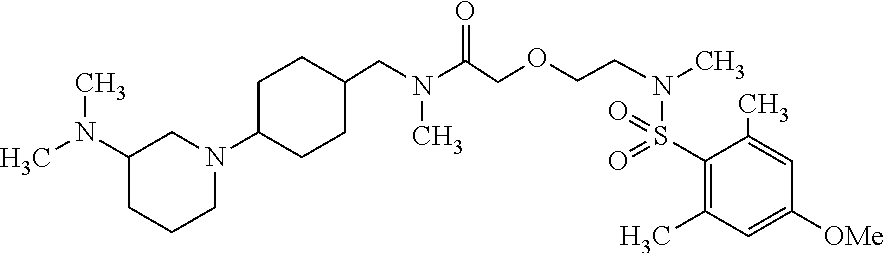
C1(N(C)C)CCCN(C2CCC(CN(C(COCCN(C)S(=O)(=O)C3=C(C)C=C([OMe])C=C3C)=O)C)CC2)C1
